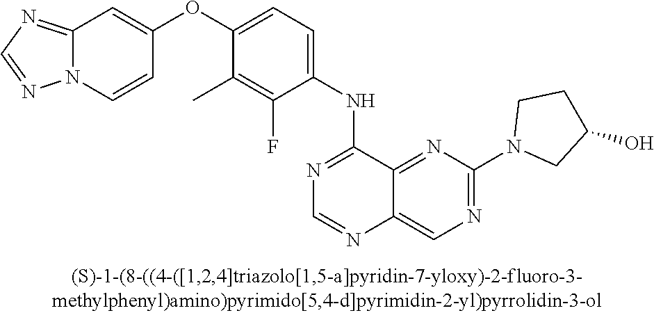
C1(OC2=CC=C(NC3=NC=NC4=CN=C(N5CC(O)CC5)N=C34)C(F)=C2C)=CC2=NC=NN2C=C1
